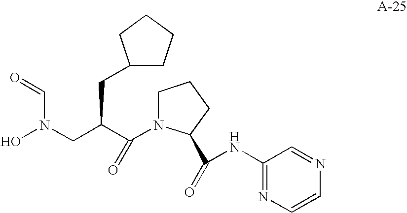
C(C(CN(O)C=O)CC1CCCC1)(=O)N1CCCC1C(=O)NC1=NC=CN=C1
